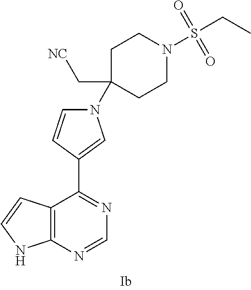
C12=C(N=CN=C1C1=CN(C3(C[NC])CCN(S(CC)(=O)=O)CC3)C=C1)NC=C2
